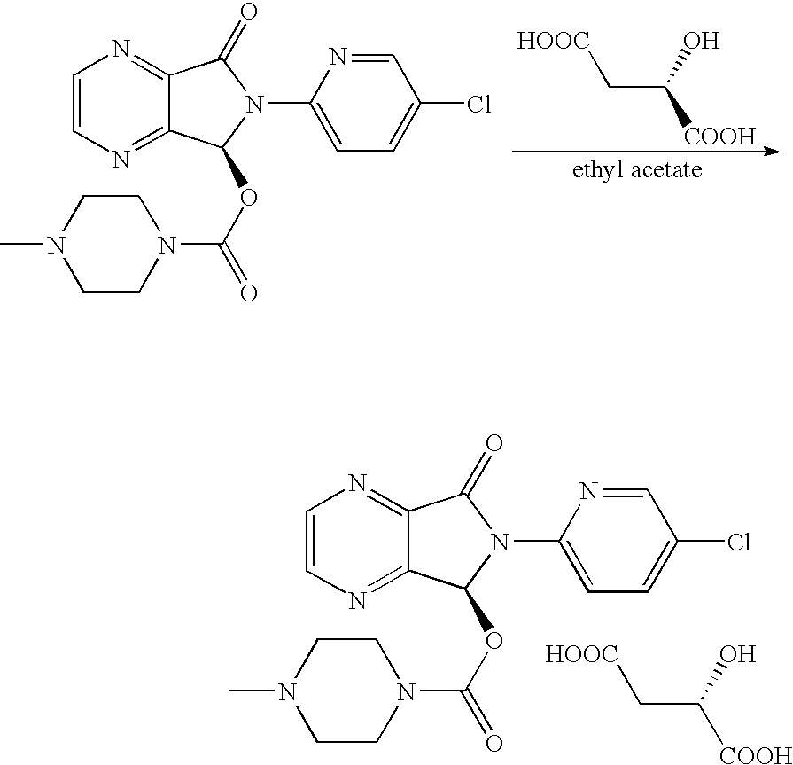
C1=CN=C2C(=N1)C(=O)N(C1=CC=C(Cl)C=N1)C2OC(N1CCN(C)CC1)=O.C(C(O)[COOH])[HOOC].C1=CN=C2C(=N1)C(=O)N(C1=CC=C(Cl)C=N1)C2OC(N1CCN(C)CC1)=O.C(C(O)[COOH])[HOOC]
